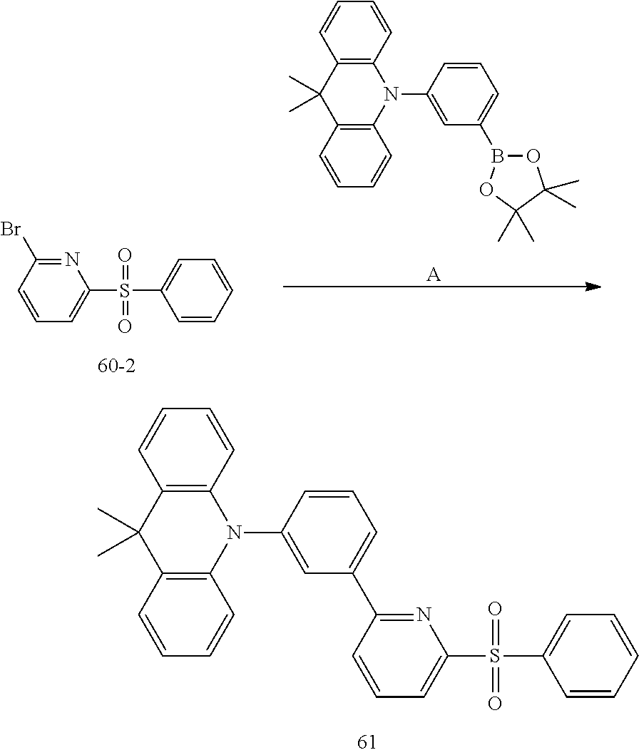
C12=C(N(C3=CC(B4OC(C)(C)C(C)(C)O4)=CC=C3)C3=C(C1(C)C)C=CC=C3)C=CC=C2.[A].N1=C(Br)C=CC=C1S(C1=CC=CC=C1)(=O)=O.C12=C(N(C3=CC(C4=NC(S(=O)(=O)C5=CC=CC=C5)=CC=C4)=CC=C3)C3=C(C1(C)C)C=CC=C3)C=CC=C2
